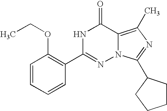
C1=CC=CC(C2=NN3C(=C(C)N=C3C3CCCC3)C(=O)N2)=C1OCC
